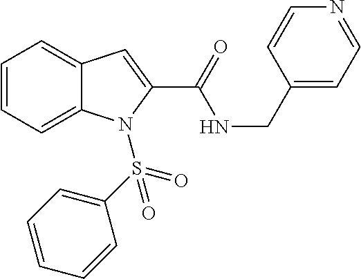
C1=CC=C2C(=C1)C=C(C(=O)NCC1=CC=NC=C1)N2S(C1=CC=CC=C1)(=O)=O
